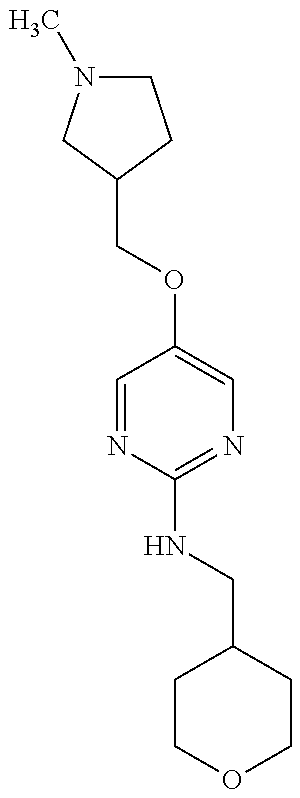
C1N(C)CC(COC2=CN=C(NCC3CCOCC3)N=C2)C1
